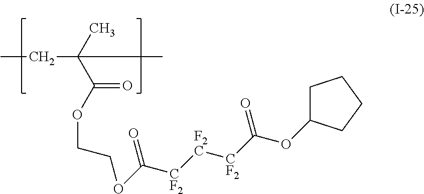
CCC(C(OCCOC([CF2][F2C][CF2]C(OC1CCCC1)=O)=O)=O)(C)C
